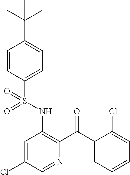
C1=CC(S(NC2=C(C(C3=CC=CC=C3Cl)=O)N=CC(Cl)=C2)(=O)=O)=CC=C1C(C)(C)C
